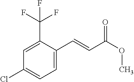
C1(Cl)=CC=C(C=CC(OC)=O)C(C(F)(F)F)=C1
